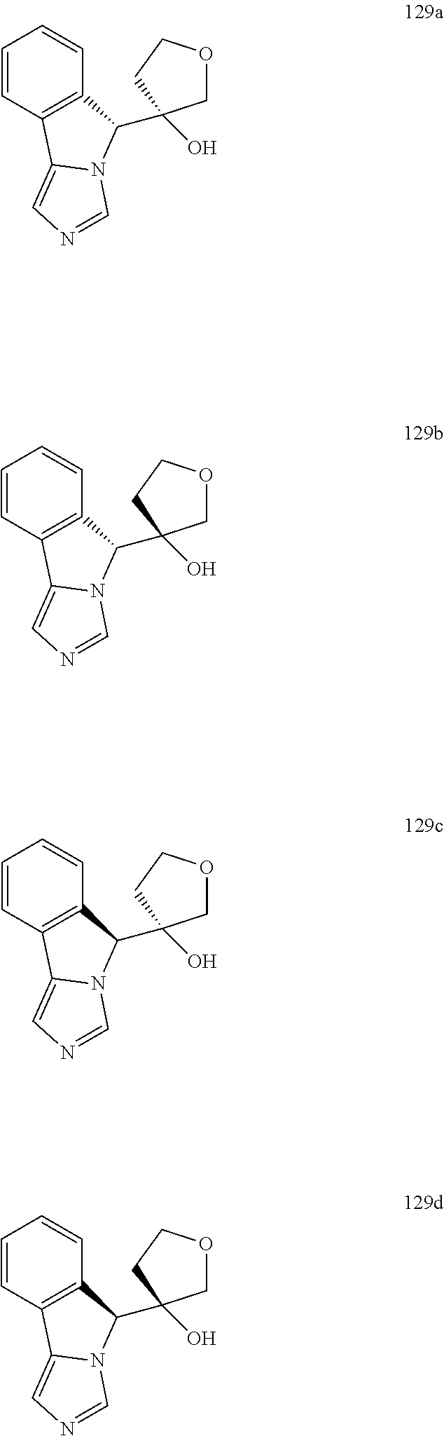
C1=CC2=C(C=C1)C(C1(O)COCC1)N1C2=CN=C1.C1=CC2=C(C=C1)C(C1(O)COCC1)N1C2=CN=C1.C1=CC2=C(C=C1)C(C1(O)COCC1)N1C2=CN=C1.C1=CC2=C(C=C1)C(C1(O)COCC1)N1C2=CN=C1
